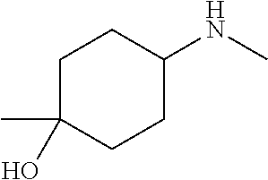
N(C1CCC(C)(O)CC1)C
